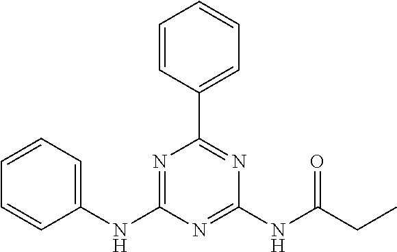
C1(NC2=NC(C3=CC=CC=C3)=NC(NC(CC)=O)=N2)=CC=CC=C1
